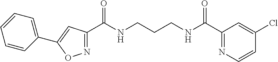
N1=C(C(NCCCNC(C2=NC=CC(Cl)=C2)=O)=O)C=C(C2=CC=CC=C2)O1
